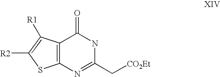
C12=C(N=C(C[CO2Et])NC1=O)SC([R2])=C2[R1]
